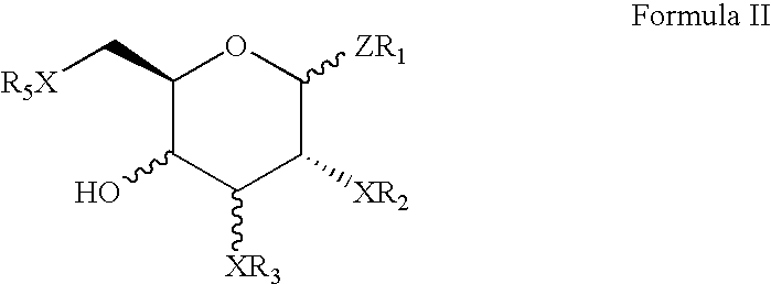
C1(C[R5X])C(O)C([XR3])C([XR2])C([ZR1])O1
